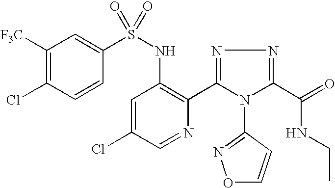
C1([F3C])=C(Cl)C=CC(S(NC2=C(C3=NN=C(C(=O)NCC)N3C3=NOC=C3)N=CC(Cl)=C2)(=O)=O)=C1
